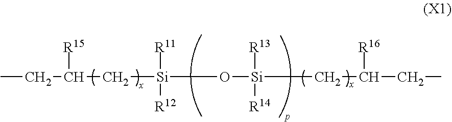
CCC(C[Si]([R11])([R12])CO[Si](CCC([R16])CC)([R13])[R14])[R15]
